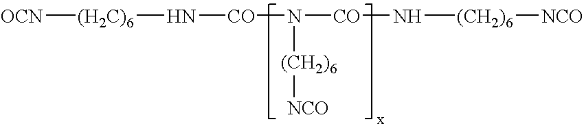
[CO](N[(CH2)6][NCO])N([(CH2)6][NCO])[CO]N[(H2C)6][OCN]
